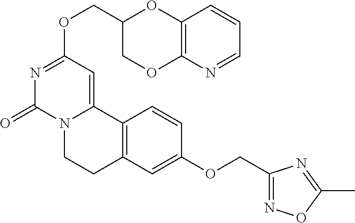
C(OC1=NC(=O)N2C(=C1)C1=C(CC2)C=C(OCC2=NOC(C)=N2)C=C1)C1COC2=C(O1)C=CC=N2
